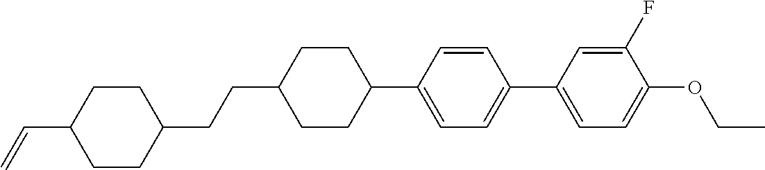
C1CC(C=C)CCC1CCC1CCC(C2=CC=C(C3=CC=C(OCC)C(F)=C3)C=C2)CC1
